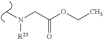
C(C(OCC)=O)N(C)[R23]
